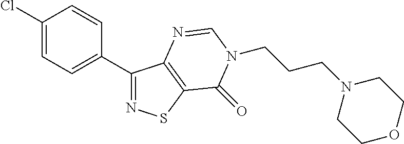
C1(Cl)=CC=C(C2=NSC3=C2N=CN(CCCN2CCOCC2)C3=O)C=C1
